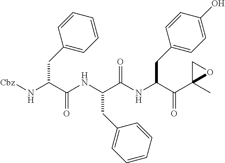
N(C(C(NC(C(NC(C(C1(C)OC1)=O)CC1=CC=C(O)C=C1)=O)CC1=CC=CC=C1)=O)CC1=CC=CC=C1)[Cbz]
